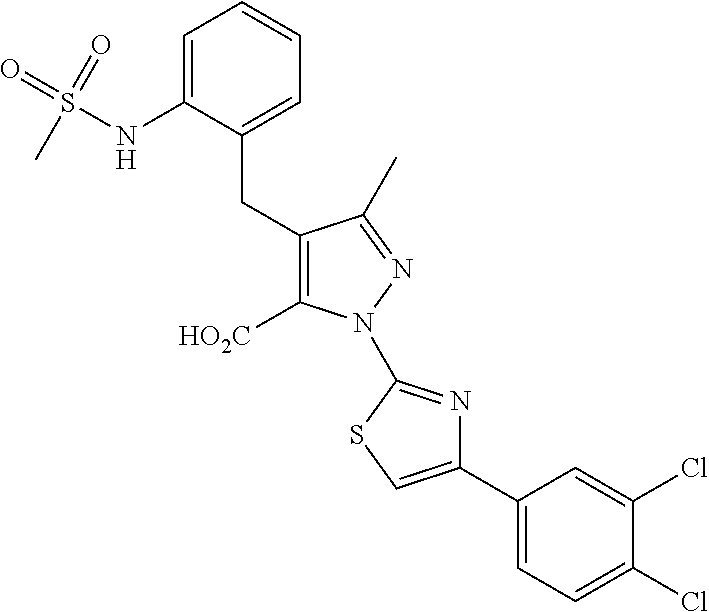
C1=C(NS(=O)(=O)C)C(CC2=C([HO2C])N(C3=NC(C4=CC=C(Cl)C(Cl)=C4)=CS3)N=C2C)=CC=C1
